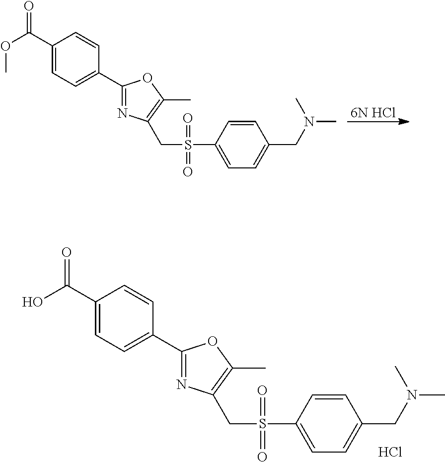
[6N HCl].N1=C(C2=CC=C(C(OC)=O)C=C2)OC(C)=C1CS(C1=CC=C(CN(C)C)C=C1)(=O)=O.Cl.N1=C(C2=CC=C(C(O)=O)C=C2)OC(C)=C1CS(C1=CC=C(CN(C)C)C=C1)(=O)=O
